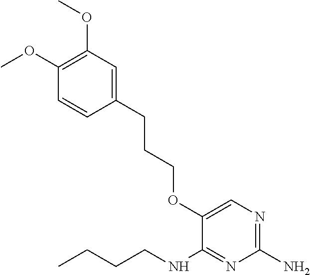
C1=C(OCCCC2=CC(OC)=C(OC)C=C2)C(NCCCC)=NC(N)=N1
